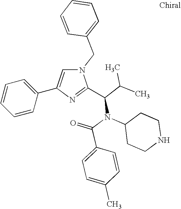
N1(CC2=CC=CC=C2)C=C(C2=CC=CC=C2)N=C1C(C(C)C)N(C(=O)C1=CC=C(C)C=C1)C1CCNCC1
